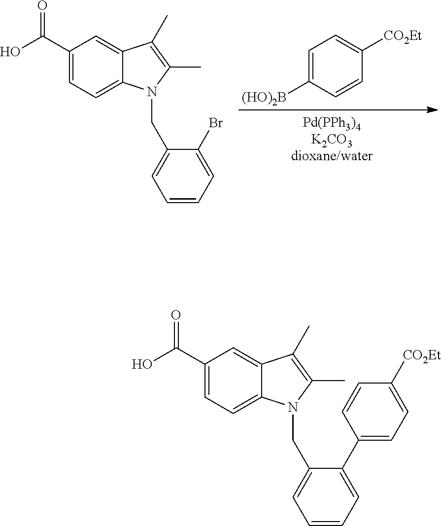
C1(C(O)=O)=CC=C2C(=C1)C(C)=C(C)N2CC1=CC=CC=C1Br.C1=C([(HO)2B])C=CC([CO2Et])=C1.C1(C(O)=O)=CC=C2C(=C1)C(C)=C(C)N2CC1=CC=CC=C1C1=CC=C([CO2Et])C=C1
